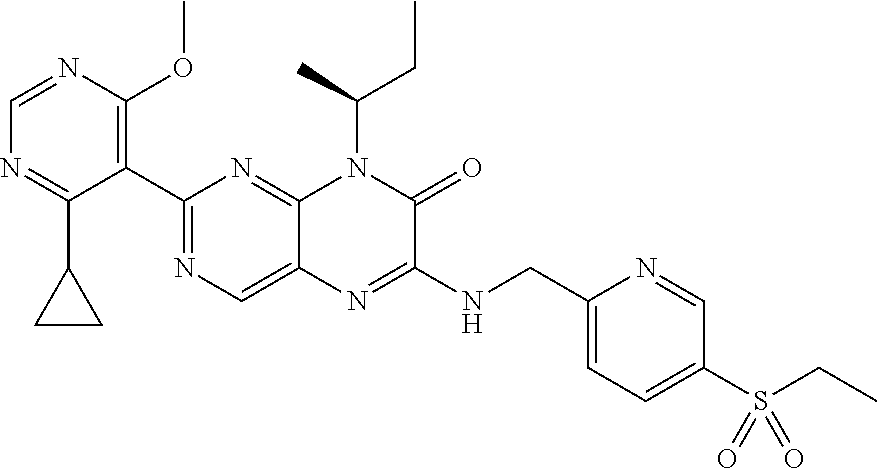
C1=NC(OC)=C(C2=NC=C3C(=N2)N(C(C)CC)C(=O)C(NCC2=CC=C(S(=O)(=O)CC)C=N2)=N3)C(C2CC2)=N1
